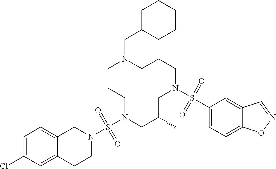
C1CCN(S(N2CC3=CC=C(Cl)C=C3CC2)(=O)=O)CC(C)CN(S(C2=CC=C3C(=C2)C=NO3)(=O)=O)CCCN1CC1CCCCC1
